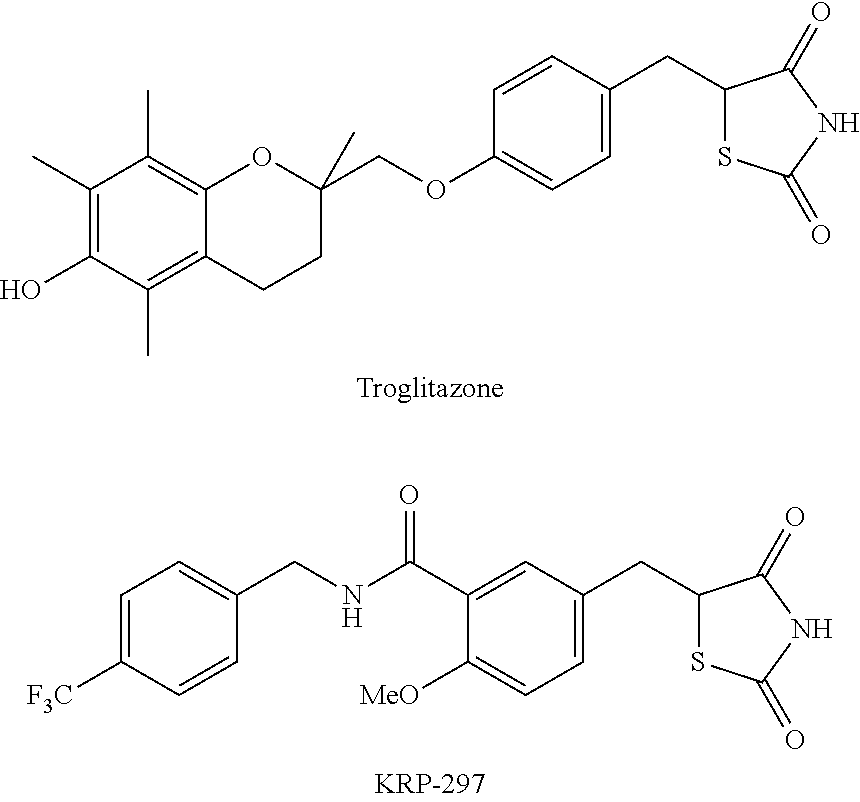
C1(C)=C(O)C(C)=C2C(=C1C)OC(COC1=CC=C(CC3SC(=O)NC3=O)C=C1)(C)CC2.C1=C([F3C])C=CC(CNC(C2=CC(CC3SC(=O)NC3=O)=CC=C2[MeO])=O)=C1
